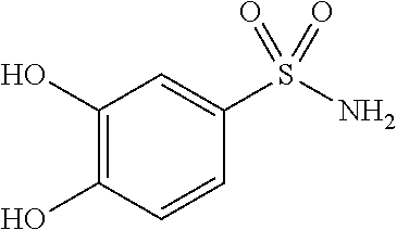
C1(O)=C(O)C=CC(S(N)(=O)=O)=C1
